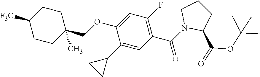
C1(C2CC2)=CC(C(N2CCCC2C(=O)OC(C)(C)C)=O)=C(F)C=C1OCC1(C)CCC([F3C])CC1
